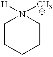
C1CCCCN1(C)[H]
